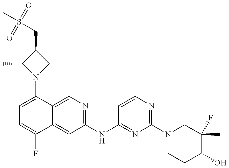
C1=C(N2CC(CS(C)(=O)=O)C2C)C2=CN=C(NC3=NC(N4CCC(O)C(C)(F)C4)=NC=C3)C=C2C(F)=C1
